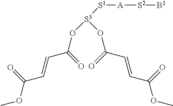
[A]([S2][B1])[S1][S3](OC(C=CC(OC)=O)=O)OC(C=CC(OC)=O)=O
